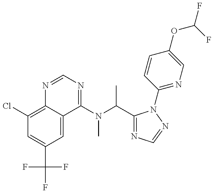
C1(Cl)=C2C(=CC(C(F)(F)F)=C1)C(N(C(C1=NC=NN1C1=NC=C(OC(F)F)C=C1)C)C)=NC=N2
